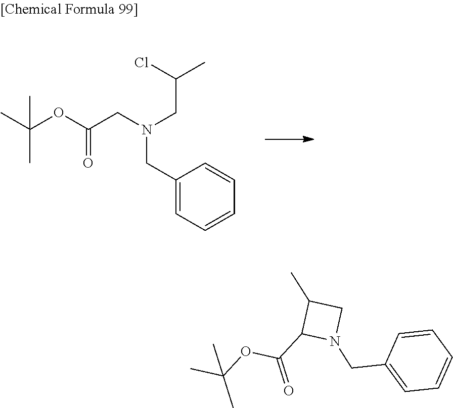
C(C(OC(C)(C)C)=O)N(CC1=CC=CC=C1)CC(Cl)C.C1(C(OC(C)(C)C)=O)N(CC2=CC=CC=C2)CC1C
